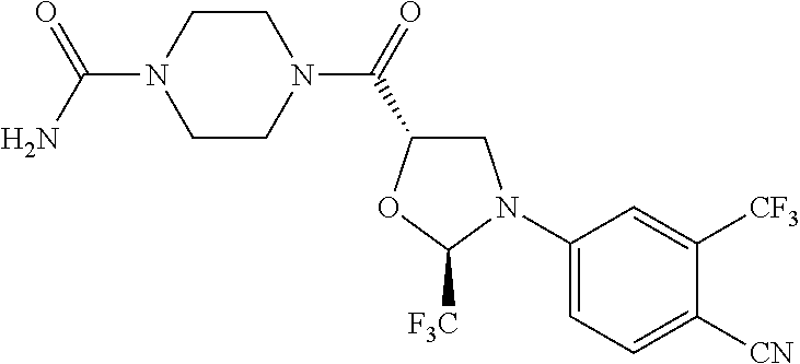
C1(N2CC(C(N3CCN(C(N)=O)CC3)=O)OC2[F3C])=CC=C([CN])C([CF3])=C1
